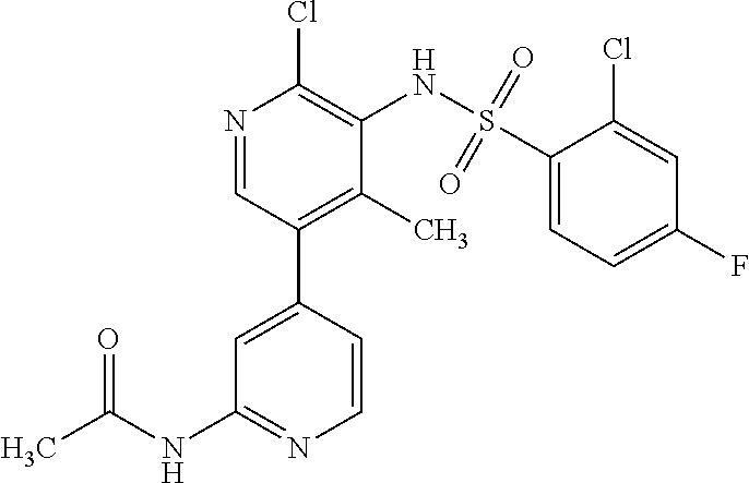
C1(NC(C)=O)=NC=CC(C2=C(C)C(NS(C3=CC=C(F)C=C3Cl)(=O)=O)=C(Cl)N=C2)=C1
